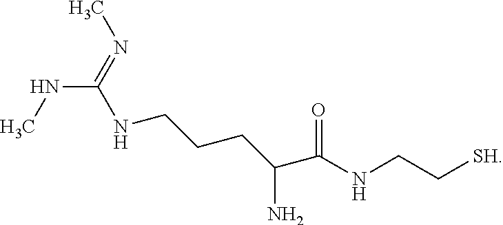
C(NCCCC(C(NCC[SH])=O)N)(NC)=NC
